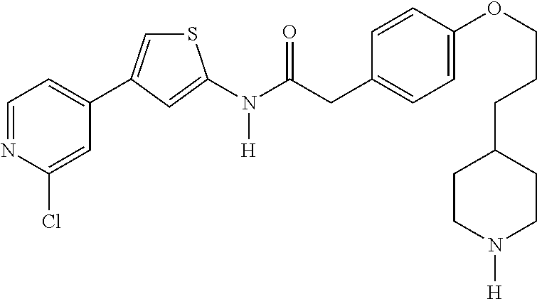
C1=NC(Cl)=CC(C2=CSC(N(C(CC3=CC=C(OCCCC4CCN([H])CC4)C=C3)=O)[H])=C2)=C1
